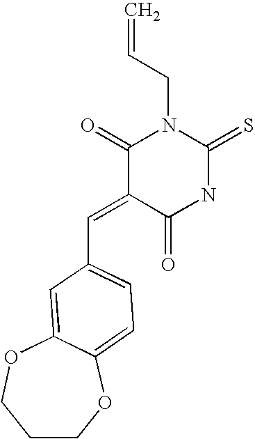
C1(=O)C(=CC2=CC=C3OCCCOC3=C2)C(=O)NC(=S)N1CC=C
